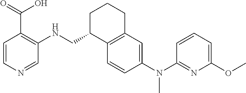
C1=CN=CC(NCC2C3=C(CCC2)C=C(N(C2=NC(OC)=CC=C2)C)C=C3)=C1C(=O)O
